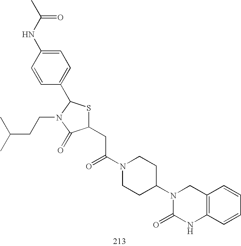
C1(CC(N2CCC(N3C(=O)NC4=C(C3)C=CC=C4)CC2)=O)SC(C2=CC=C(NC(C)=O)C=C2)N(CCC(C)C)C1=O
